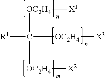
[OC2H4](C([R1])([OC2H4][X3])[OC2H4][X2])[X1]
